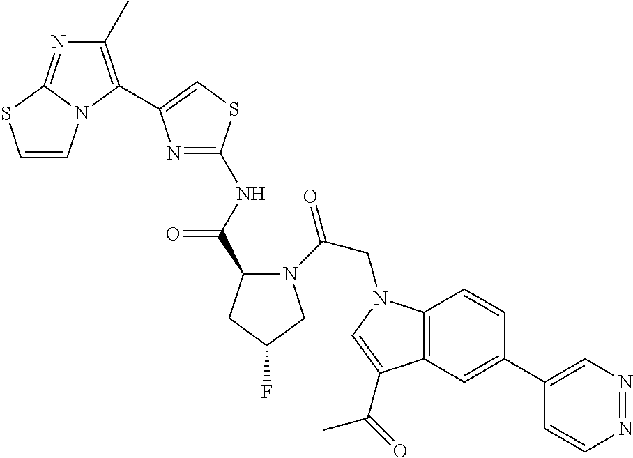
C12=C(C=C(C3=CN=NC=C3)C=C1)C(C(=O)C)=CN2CC(=O)N1C(C(NC2=NC(C3=C(C)N=C4N3C=CS4)=CS2)=O)CC(F)C1
